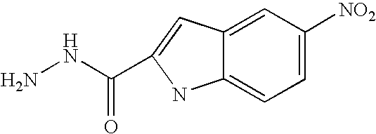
NNC(=O)C1=CC2=CC([NO2])=CC=C2N1
